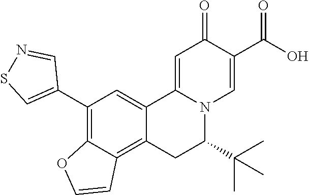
C1(C2=CSN=C2)=C2C(=C3C(=C1)C1=CC(=O)C(C(O)=O)=CN1C(C(C)(C)C)C3)C=CO2
